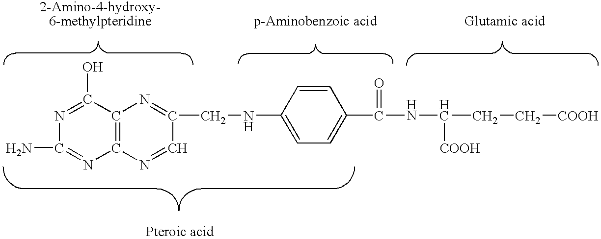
N1=C(O)C2=C(N=C1N)N=CC(CNC1=CC=C(C(NC(CC[COOH])[COOH])=O)C=C1)=N2
